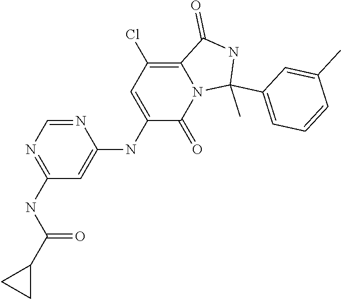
C1(NC(C2CC2)=O)=NC=NC(NC2=CC(Cl)=C3N(C2=O)C(C)(C2=CC=CC(C)=C2)NC3=O)=C1
